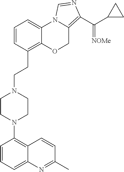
C1=CC(CCN2CCN(C3=C4C(=CC=C3)N=C(C)C=C4)CC2)=C2C(=C1)N1C(=C(C(C3CC3)=[NOMe])N=C1)CO2
